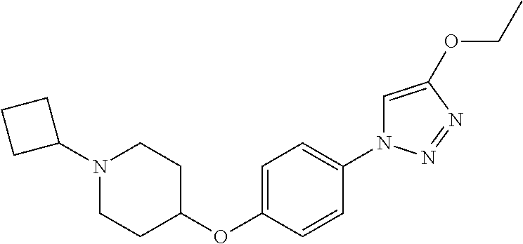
N1(C2CCC2)CCC(OC2=CC=C(N3C=C(OCC)N=N3)C=C2)CC1
